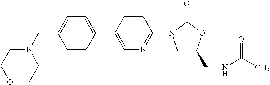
C1(CN2CCOCC2)=CC=C(C2=CN=C(N3CC(CNC(C)=O)OC3=O)C=C2)C=C1
